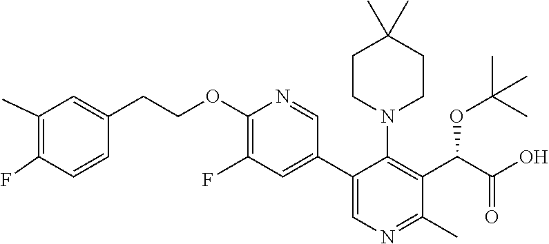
C1(C2=CN=C(C)C(C(C(O)=O)OC(C)(C)C)=C2N2CCC(C)(C)CC2)=CC(F)=C(OCCC2=CC(C)=C(F)C=C2)N=C1
